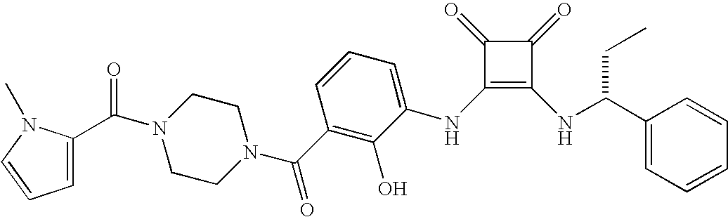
N1(C(C2=CC=CN2C)=O)CCN(C(C2=C(O)C(NC3=C(NC(C4=CC=CC=C4)CC)C(=O)C3=O)=CC=C2)=O)CC1
